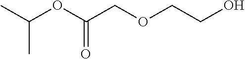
C(OC(COCCO)=O)(C)C
